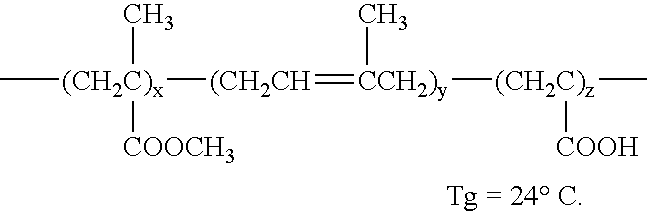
C[(CH2C)x](C)([COOCH3])[(CH2CH]=[CCH2)y](C)[(CH2C)z]([COOH])C
